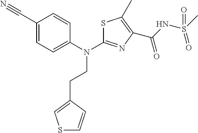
C1(CCN(C2=NC(C(NS(C)(=O)=O)=O)=C(C)S2)C2=CC=C(C#N)C=C2)=CSC=C1
